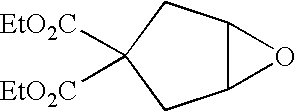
C12C(CC([EtO2C])([EtO2C])C1)O2
